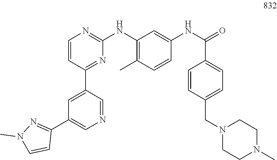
C1=C(C2=NC(NC3=C(C)C=CC(NC(=O)C4=CC=C(CN5CCN(C)CC5)C=C4)=C3)=NC=C2)C=NC=C1C1=NN(C)C=C1
